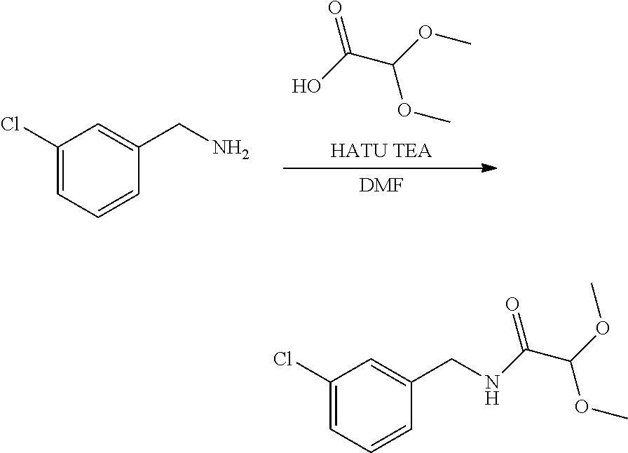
[HATU TEA].OC(C(OC)OC)=O.[DMF].NCC1=CC(Cl)=CC=C1.N(C(C(OC)OC)=O)CC1=CC(Cl)=CC=C1
